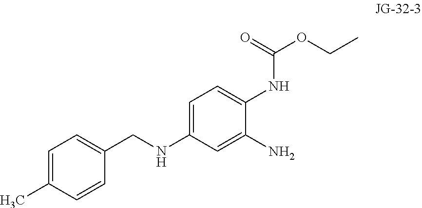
C1=C(CNC2=CC=C(NC(=O)OCC)C(N)=C2)C=CC(C)=C1
